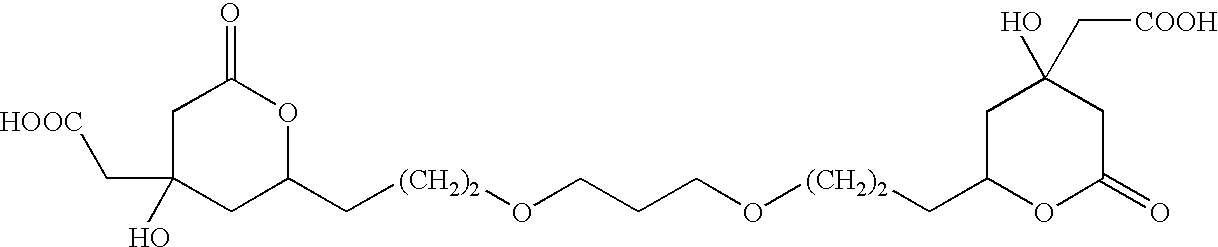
C([(CH2)2]OCCCO[(CH2)2]CC1OC(=O)CC(O)(C[COOH])C1)C1OC(=O)CC(O)(C[HOOC])C1
